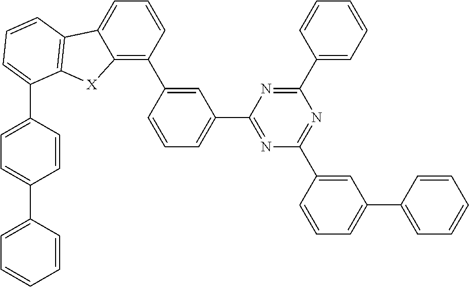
C1=CC(C2=C3C(=CC=C2)C2=C([X]3)C(C3=CC=C(C4=CC=CC=C4)C=C3)=CC=C2)=CC(C2=NC(C3=CC(C4=CC=CC=C4)=CC=C3)=NC(C3=CC=CC=C3)=N2)=C1
